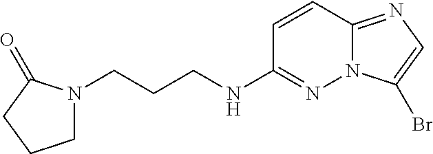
BrC1=CN=C2N1N=C(NCCCN1CCCC1=O)C=C2
